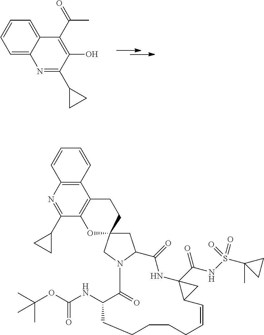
C1=C2C(=CC=C1)C(C(C)=O)=C(O)C(C1CC1)=N2.C1C2(CN3C1C(=O)NC1(C(NS(C4(C)CC4)(=O)=O)=O)C(C=CCCCCCC(NC(OC(C)(C)C)=O)C3=O)C1)CCC1=C(O2)C(C2CC2)=NC2=C1C=CC=C2
